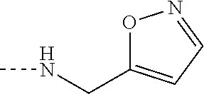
N(C)CC1=CC=NO1
